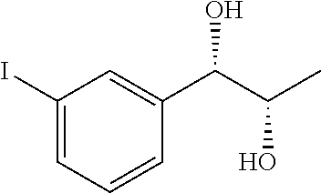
C1(I)=CC=CC(C(C(O)C)O)=C1
